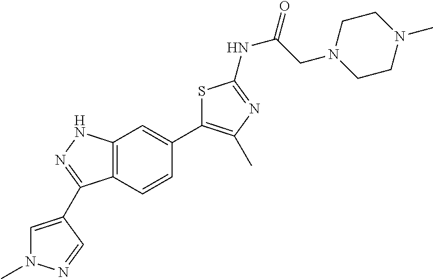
C(C(=O)NC1=NC(C)=C(C2=CC3=C(C=C2)C(C2=CN(C)N=C2)=NN3)S1)N1CCN(C)CC1
